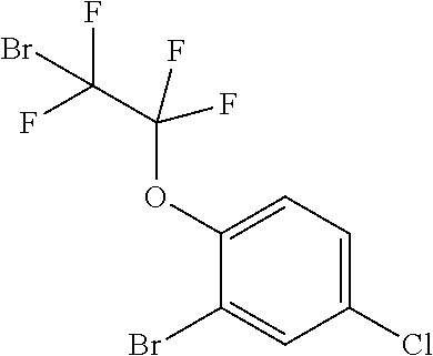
C1(OC(C(F)(F)Br)(F)F)=CC=C(Cl)C=C1Br
